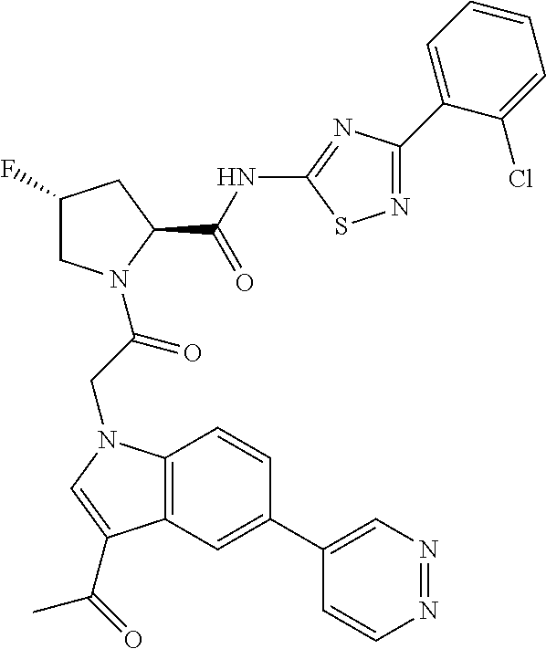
C12=C(C=C(C3=CN=NC=C3)C=C1)C(C(=O)C)=CN2CC(N1CC(F)CC1C(NC1=NC(C2=CC=CC=C2Cl)=NS1)=O)=O
